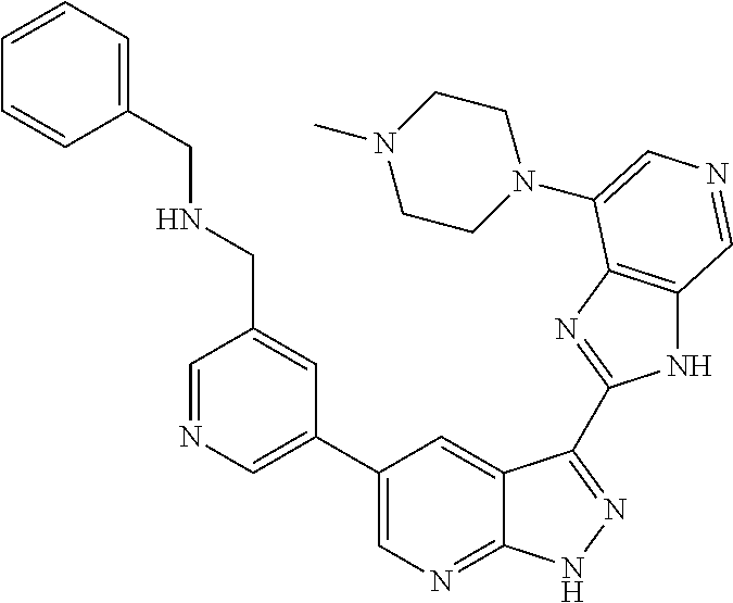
C1(C2=CN=CC(CNCC3=CC=CC=C3)=C2)=CN=C2C(=C1)C(C1=NC3=C(N1)C=NC=C3N1CCN(C)CC1)=NN2
